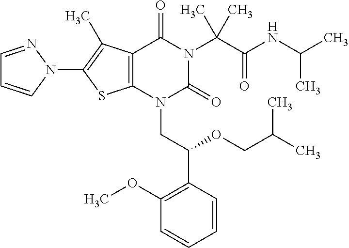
C12=C(C(C)=C(N3C=CC=N3)S1)C(=O)N(C(C(=O)NC(C)C)(C)C)C(=O)N2CC(C1=C(OC)C=CC=C1)OCC(C)C
